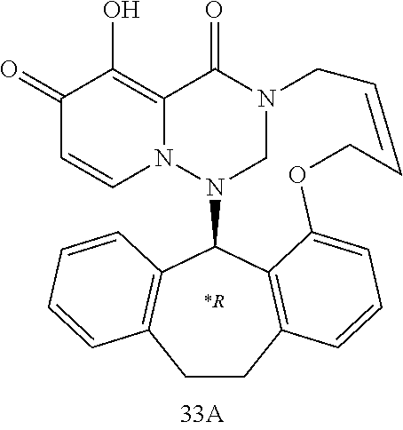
N12CN(C3C4=C(CCC5=C3C(=CC=C5)OCC=CC1)C=CC=C4)N1C=CC(=O)C(O)=C1C2=O.[*R]
